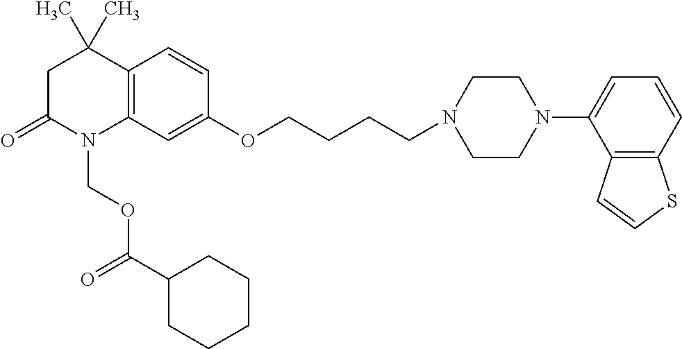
C1C(=O)N(COC(=O)C2CCCCC2)C2=C(C1(C)C)C=CC(OCCCCN1CCN(C3=CC=CC4=C3C=CS4)CC1)=C2
